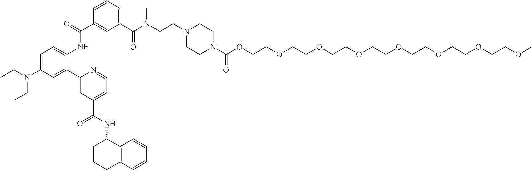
C1(C2=CC(N(CC)CC)=CC=C2NC(C2=CC(C(N(CCN3CCN(C(=O)OCCOCCOCCOCCOCCOCCOCCOC)CC3)C)=O)=CC=C2)=O)=CC(C(NC2CCCC3=C2C=CC=C3)=O)=CC=N1
